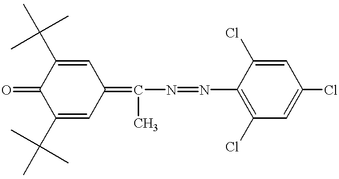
C1(C(C)(C)C)=CC(=C(N=NC2=C(Cl)C=C(Cl)C=C2Cl)C)C=C(C(C)(C)C)C1=O
